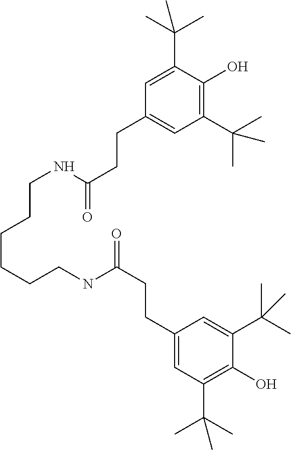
C(CCCNC(=O)CCC1=CC(C(C)(C)C)=C(O)C(C(C)(C)C)=C1)CCNC(=O)CCC1=CC(C(C)(C)C)=C(O)C(C(C)(C)C)=C1
